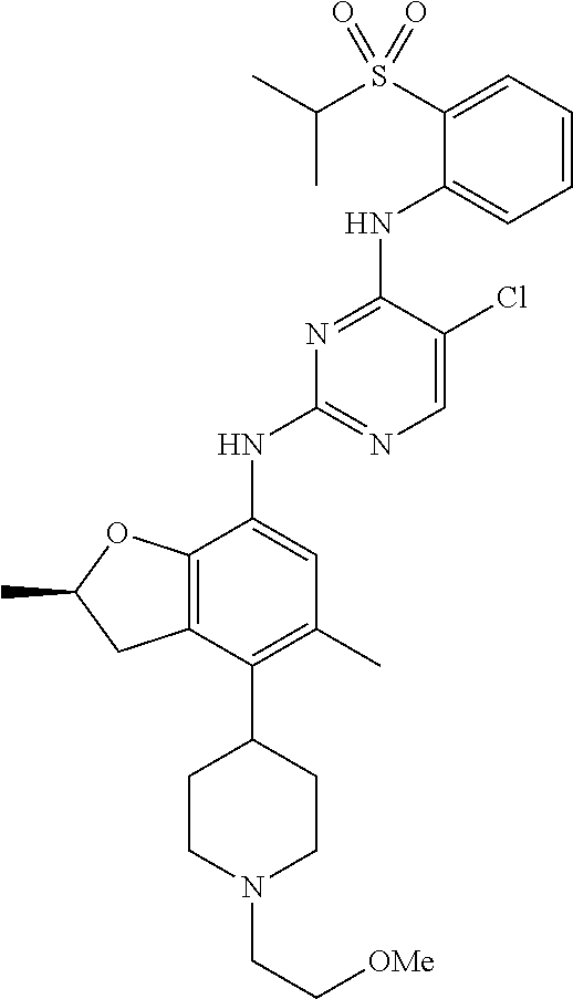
C1=CC=C(S(C(C)C)(=O)=O)C(NC2=NC(NC3=CC(C)=C(C4CCN(CC[OMe])CC4)C4=C3OC(C)C4)=NC=C2Cl)=C1
